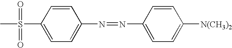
C1(N=NC2=CC=C([N(CH3)2])C=C2)=CC=C(S(C)(=O)=O)C=C1
